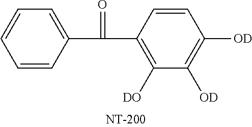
C1(C(C2=C([OD])C([OD])=C([OD])C=C2)=O)=CC=CC=C1
